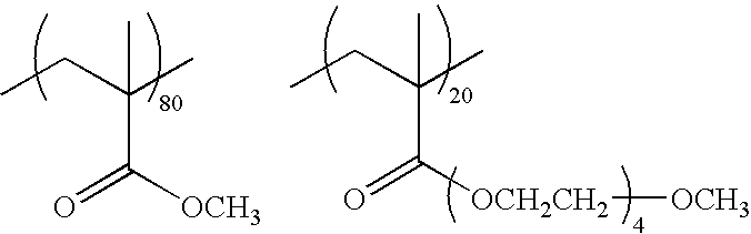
CCC(C)(C)C([OCH2CH2][OCH3])=O.CCC(C)(C)C([OCH3])=O
